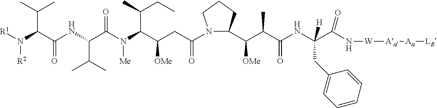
C(C(NC(C(C(C1N(C(CC(C(N(C(C(NC(C(N([R1])[R2])C(C)C)=O)C(C)C)=O)[Me])C(C)CC)[OMe])=O)CCC1)[OMe])C)=O)(CC1=CC=CC=C1)[H])(N[W][Aa][Aa][LB])=O
